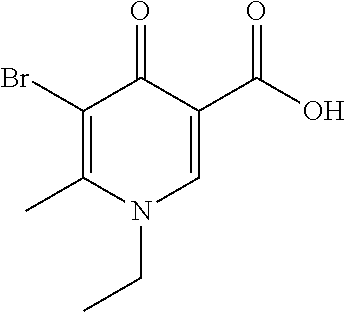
O=C(C1=CN(CC)C(C)=C(Br)C1=O)O
